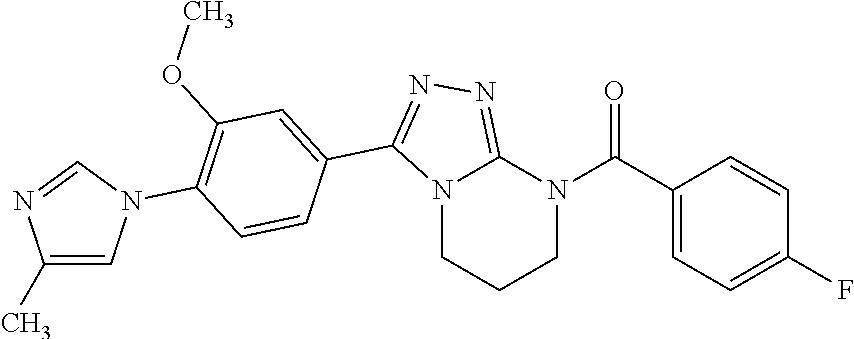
C1N(C(C2=CC=C(F)C=C2)=O)C2=NN=C(C3=CC(OC)=C(N4C=C(C)N=C4)C=C3)N2CC1
